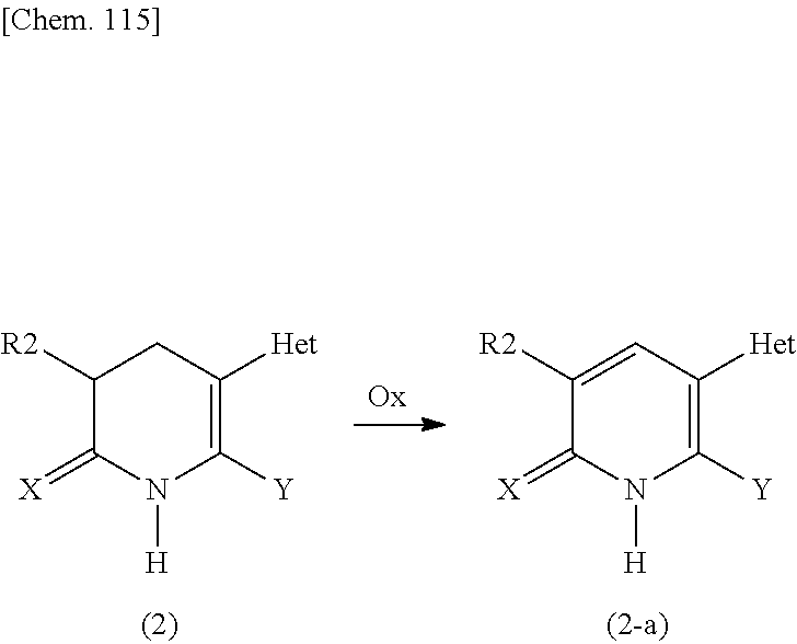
C1([R2])C(=[X])N([H])C([Y])=C([Het])C1.C1([R2])=CC([Het])=C([Y])N([H])C1=[X]
